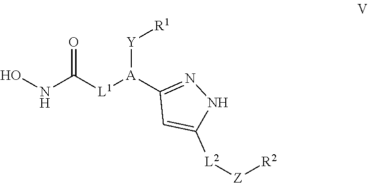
N(C([L1][A]([Y][R1])C1=NNC([L2][Z][R2])=C1)=O)O
